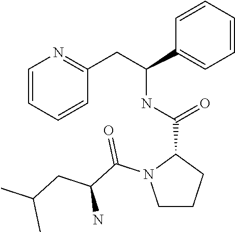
C1=CC=CC(CC(C2=CC=CC=C2)NC(C2N(C(C(CC(C)C)N)=O)CCC2)=O)=N1
